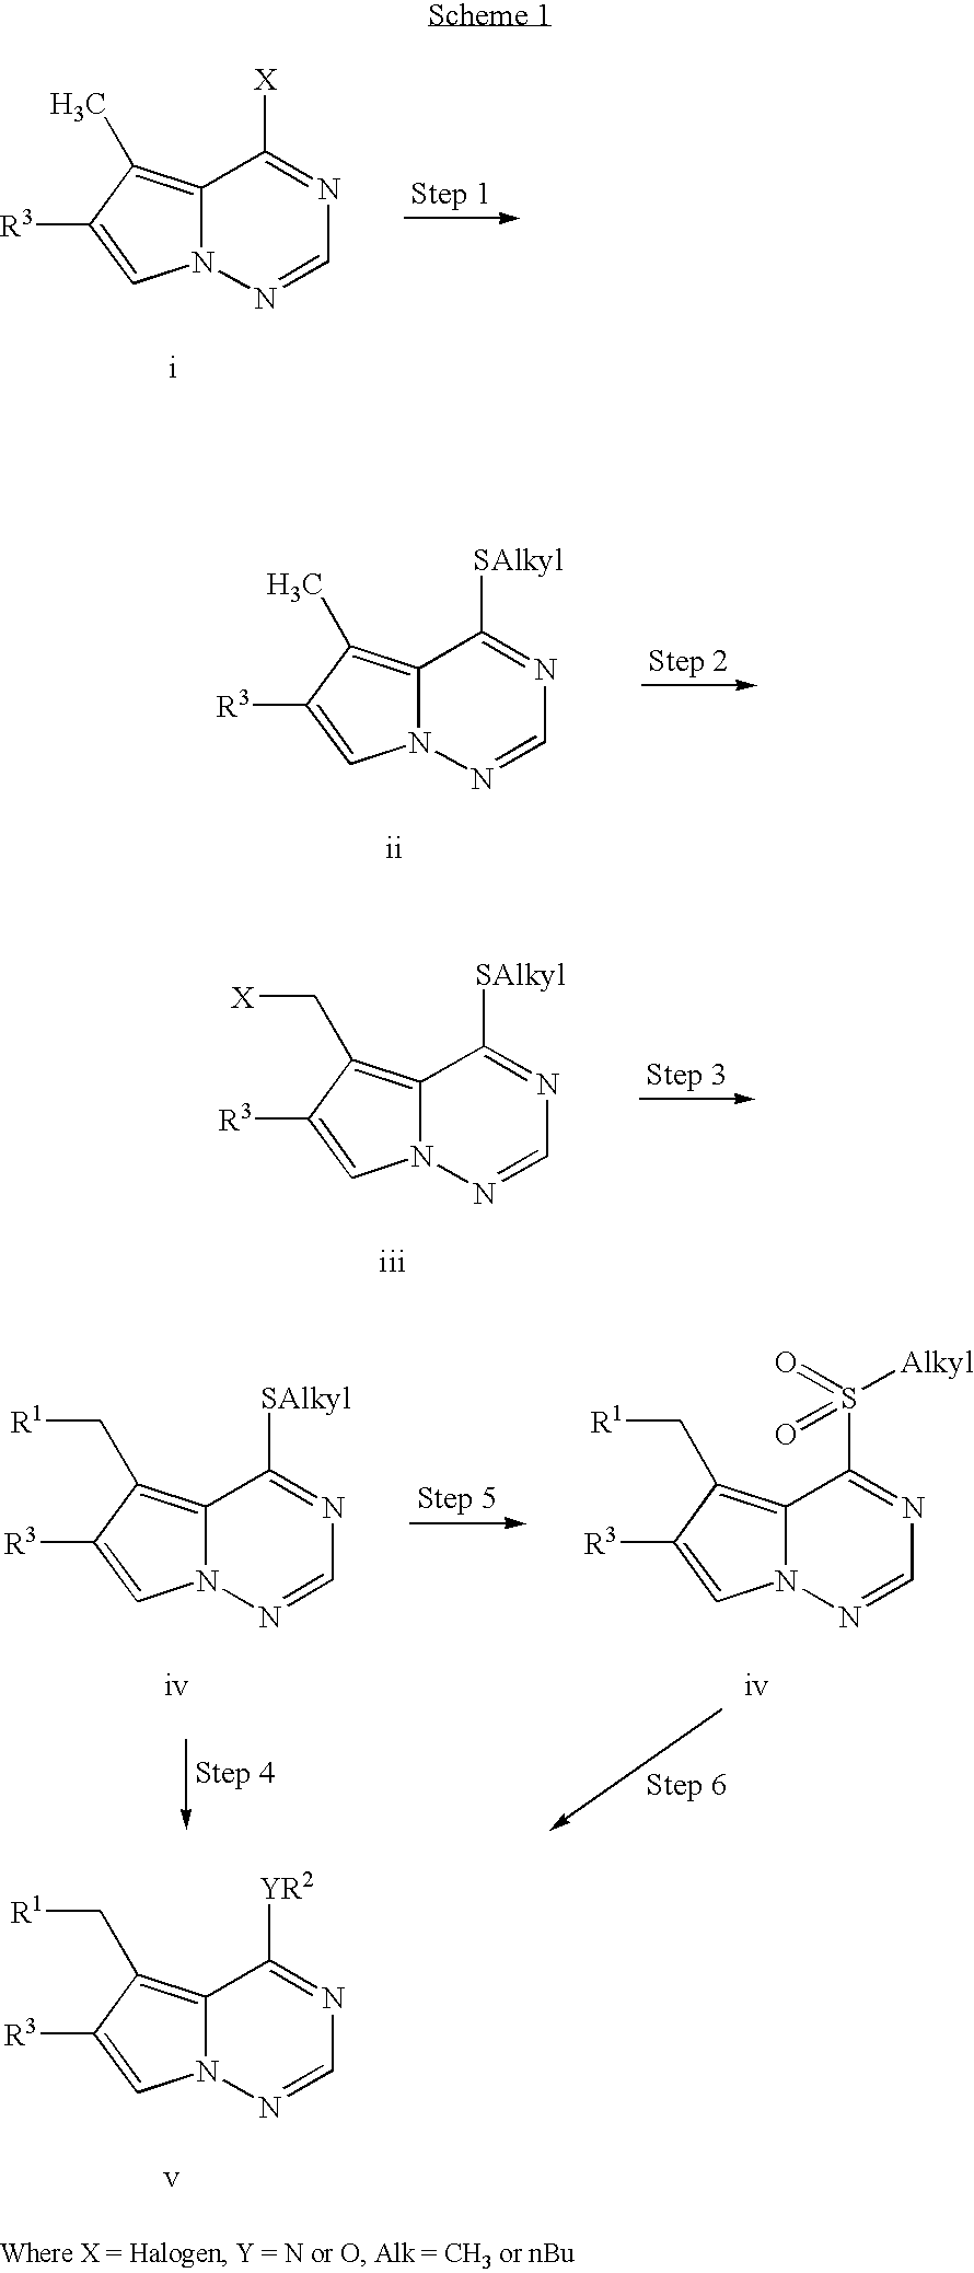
C12=C(C[R1])C([R3])=CN1N=CN=C2[YR2].C12=C(C)C([R3])=CN1N=CN=C2[X].C12=C(C)C([R3])=CN1N=CN=C2[SAlkyl].C12=C(C[X])C([R3])=CN1N=CN=C2[SAlkyl].C12=C(C[R1])C([R3])=CN1N=CN=C2[SAlkyl].C12=C(C[R1])C([R3])=CN1N=CN=C2S(=O)(=O)[Alkyl]
